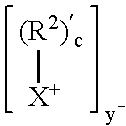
[(R2)c][X+]
